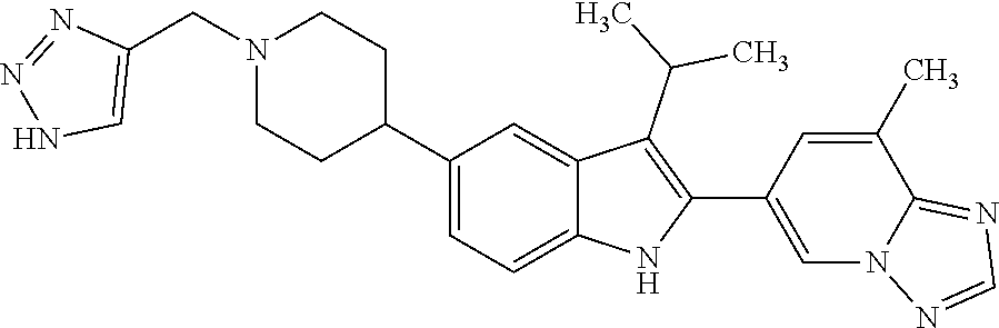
C1(CN2CCC(C3=CC=C4C(=C3)C(C(C)C)=C(C3=CN5C(=NC=N5)C(C)=C3)N4)CC2)=CNN=N1
